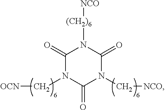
C1(=O)N(C[OCN])C(=O)N(C[NCO])C(=O)N1[(CH2)6][NCO]
